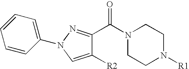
N1(C(C2=NN(C3=CC=CC=C3)C=C2[R2])=O)CCN([R1])CC1
